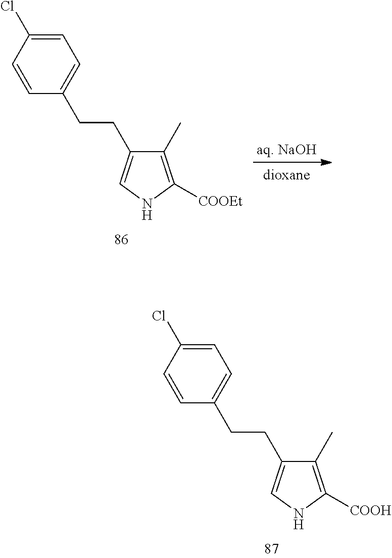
C1=C(Cl)C=CC(CCC2=CNC([COOH])=C2C)=C1.C1=C(Cl)C=CC(CCC2=CNC([COOEt])=C2C)=C1
